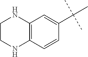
C1CNC2=C(N1)C=C(C(C)(C)C)C=C2
